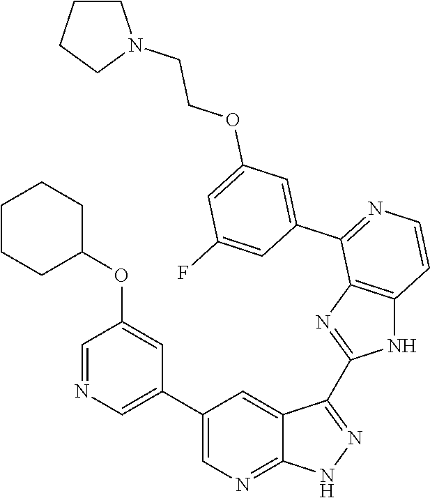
C1=NC=C(C2=CN=C3C(=C2)C(C2=NC4=C(N2)C=CN=C4C2=CC(OCCN4CCCC4)=CC(F)=C2)=NN3)C=C1OC1CCCCC1
